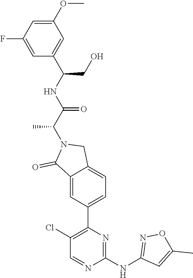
C1(NC2=NOC(C)=C2)=NC(C2=CC=C3C(=C2)C(=O)N(C(C)C(NC(CO)C2=CC(OC)=CC(F)=C2)=O)C3)=C(Cl)C=N1
